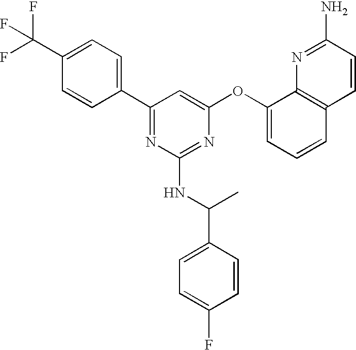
C1(C(F)(F)F)=CC=C(C2=NC(NC(C)C3=CC=C(F)C=C3)=NC(OC3=CC=CC4=C3N=C(N)C=C4)=C2)C=C1
